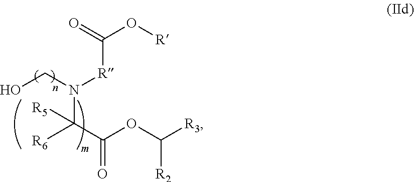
O=C(O[R])[R]N(CO)C(C(OC([R3])[R2])=O)([R6])[R5]
